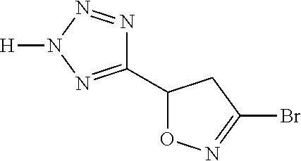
C1(C2=NN([H])N=N2)ON=C(Br)C1
